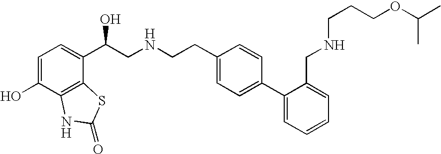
C1=C(O)C2=C(C(C(CNCCC3=CC=C(C4=CC=CC=C4CNCCCOC(C)C)C=C3)O)=C1)SC(=O)N2
